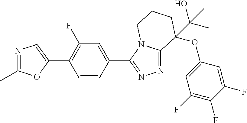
N1=C(C)OC(C2=C(F)C=C(C3=NN=C4N3CCCC4(OC3=CC(F)=C(F)C(F)=C3)C(O)(C)C)C=C2)=C1
